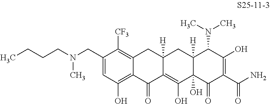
C1(CN(CCCC)C)=CC(O)=C2C(=C1[CF3])CC1([H])C(=C(O)C3(O)C([H])(C1)C(N(C)C)C(O)=C(C(N)=O)C3=O)C2=O
